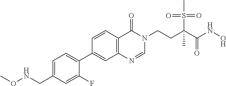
C1=NC2=C(C=CC(C3=CC=C(CNOC)C=C3F)=C2)C(=O)N1CCC(S(=O)(=O)C)(C(NO)=O)C
